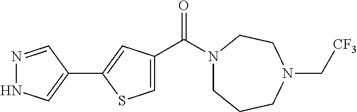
N1=CC(C2=CC(C(N3CCCN(C[CF3])CC3)=O)=CS2)=CN1
